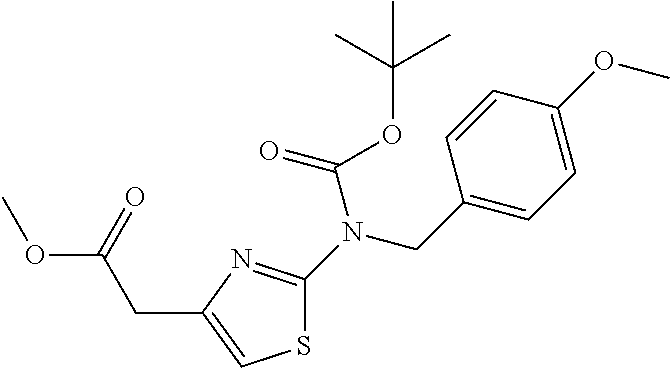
S1C(N(CC2=CC=C(OC)C=C2)C(OC(C)(C)C)=O)=NC(CC(OC)=O)=C1
